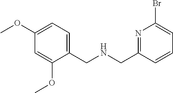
C1(OC)=CC=C(CNCC2=NC(Br)=CC=C2)C(OC)=C1
